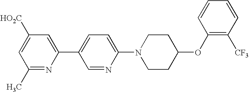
C1(C)=NC(C2=CC=C(N3CCC(OC4=C([CF3])C=CC=C4)CC3)N=C2)=CC([HO2C])=C1
